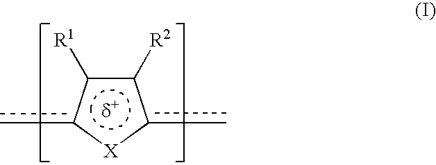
cc1c([R1])c([R2])c(c)[X]1
